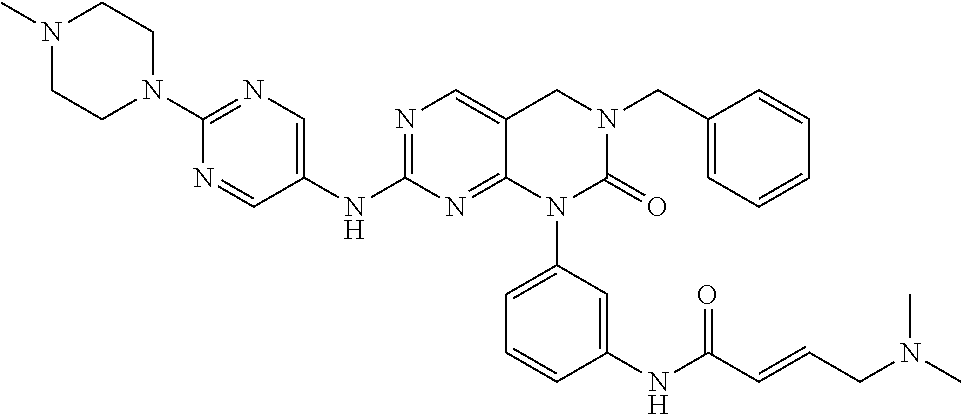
C1=CC(CN2CC3=CN=C(NC4=CN=C(N5CCN(C)CC5)N=C4)N=C3N(C3=CC=CC(NC(C=CCN(C)C)=O)=C3)C2=O)=CC=C1
